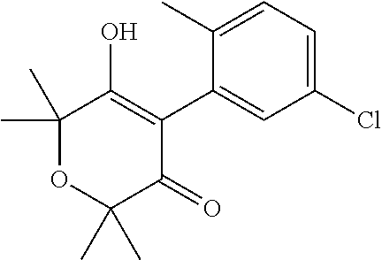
C1(Cl)=CC=C(C)C(C2=C(O)C(C)(C)OC(C)(C)C2=O)=C1
